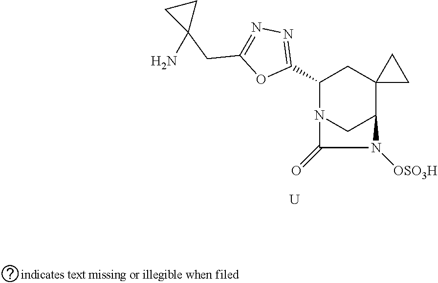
C1(C2N3CC(C4(C2)CC4)N([OSO3H])C3=O)=NN=C(CC2(N)CC2)O1.[U]
